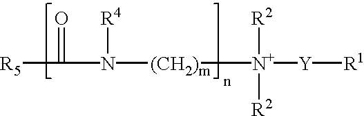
[R5]C(=O)N([R4])[(CH2)m][N+]([Y][R1])([R2])[R2]
